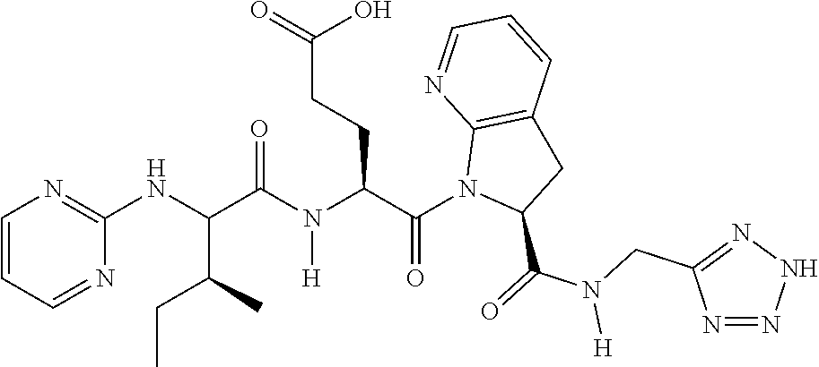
C1(NC(C(C)CC)C(N(C(C(N2C(C(=O)N(CC3=NNN=N3)[H])CC3=C2N=CC=C3)=O)CCC(=O)O)[H])=O)=NC=CC=N1
